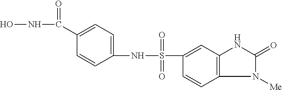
C1(S(NC2=CC=C(C(NO)=O)C=C2)(=O)=O)=CC2=C(C=C1)N([Me])C(=O)N2
